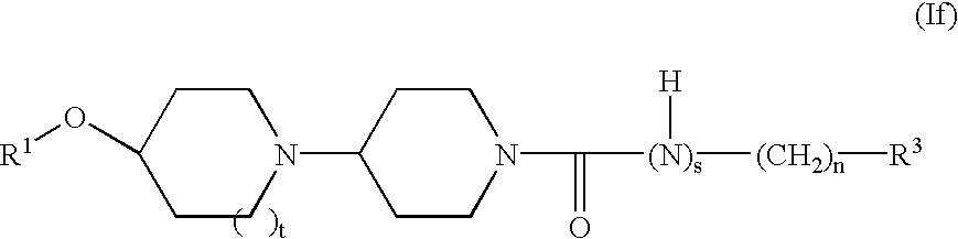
[R1]OC1CCN(C2CCN(C([(N)s]([(CH2)n][R3])[H])=O)CC2)CC1
